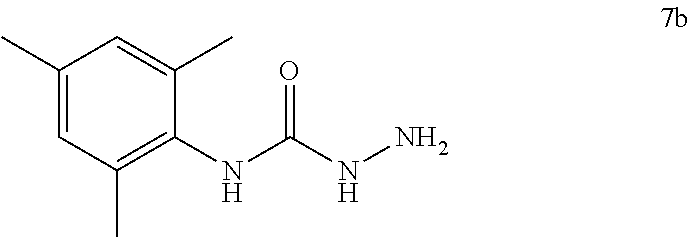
C1(C)=CC(C)=C(NC(NN)=O)C(C)=C1
